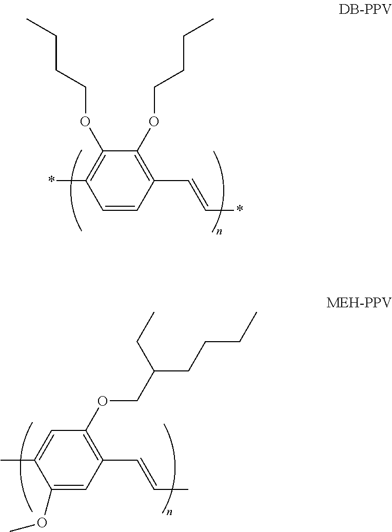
C1=CC(C=C*)=C(OCCCC)C(OCCCC)=C1*.C1(OC)=CC(C=CC)=C(OCC(CC)CCCC)C=C1C
